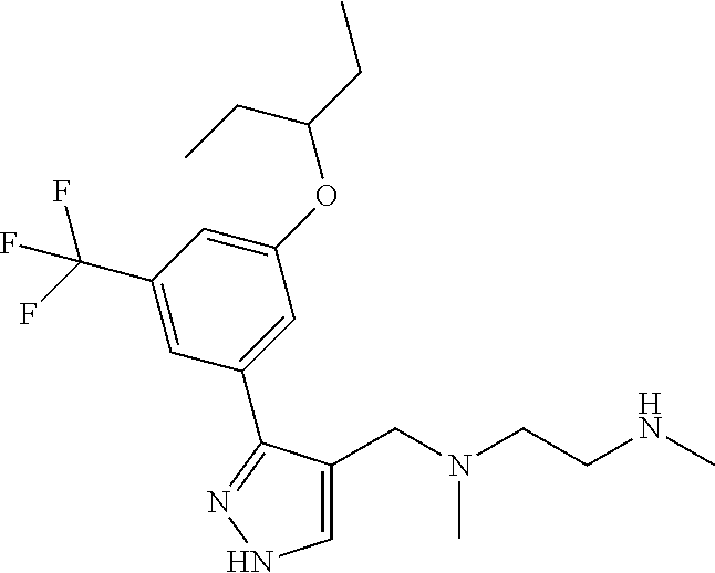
C1(CN(CCNC)C)=CNN=C1C1=CC(OC(CC)CC)=CC(C(F)(F)F)=C1
